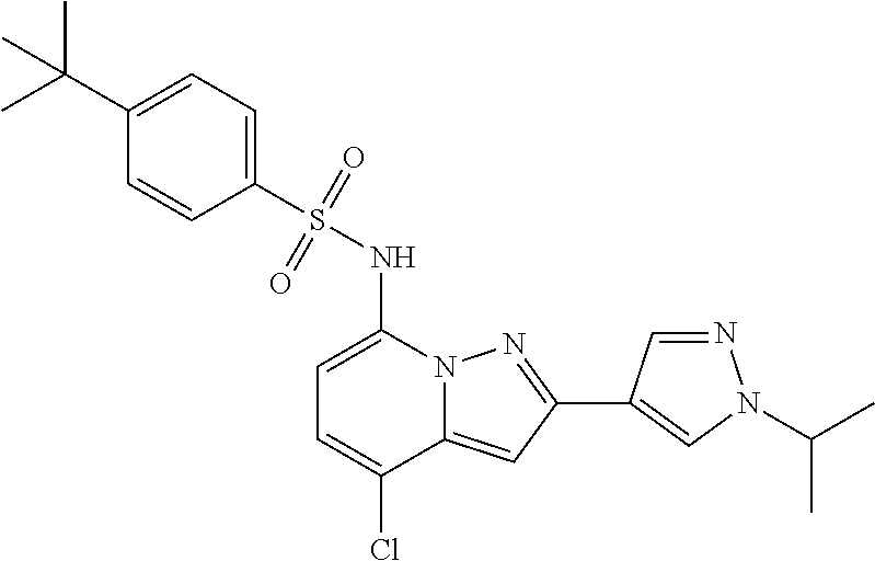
C1=C(NS(C2=CC=C(C(C)(C)C)C=C2)(=O)=O)N2C(=CC(C3=CN(C(C)C)N=C3)=N2)C(Cl)=C1
